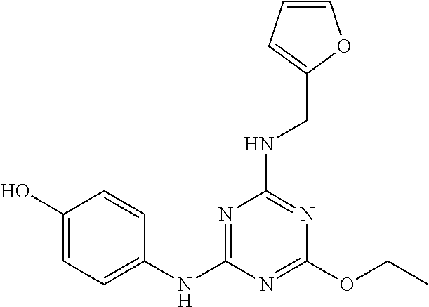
C1(O)=CC=C(NC2=NC(NCC3=CC=CO3)=NC(OCC)=N2)C=C1
